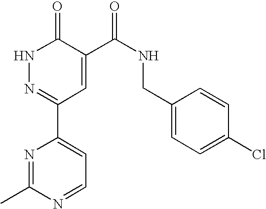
C1(C2=NNC(=O)C(C(NCC3=CC=C(Cl)C=C3)=O)=C2)=CC=NC(C)=N1
